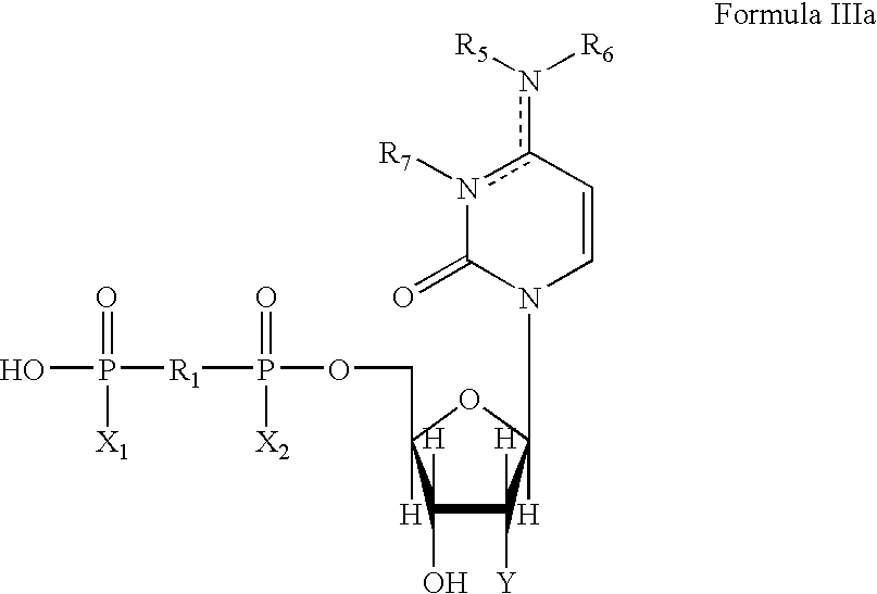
C1([H])(O)C([Y])([H])C([H])(N2C=Cc(n([R5])[R6])n([R7])C2=O)OC1([H])COP([X2])(=O)[R1]P(=O)([X1])O
